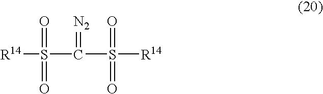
[R14]S(C(S([R14])(=O)=O)=[N2])(=O)=O
